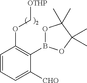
C1=CC=C([CHO])C(B2OC(C)(C)C(C)(C)O2)=C1OC[OTHP]
